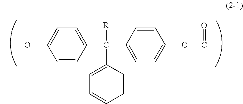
COC1=CC=C(C([R])(C2=CC=CC=C2)C2=CC=C(OC(=O)C)C=C2)C=C1
